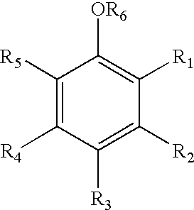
C1([R5])=C([R4])C([R3])=C([R2])C([R1])=C1[OR6]
